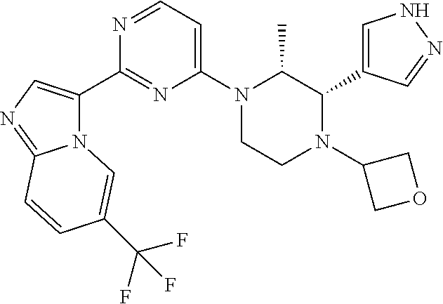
N12C(C3=NC(N4CCN(C5COC5)C(C5=CNN=C5)C4C)=CC=N3)=CN=C1C=CC(C(F)(F)F)=C2
